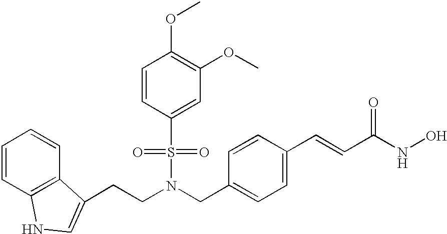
C(C1=CC=C(C=CC(NO)=O)C=C1)N(CCC1=CNC2=C1C=CC=C2)S(C1=CC(OC)=C(OC)C=C1)(=O)=O
